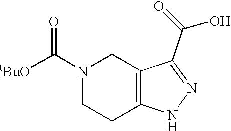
N1(C([tBuO])=O)CCC2=C(C1)C(C(=O)O)=NN2
